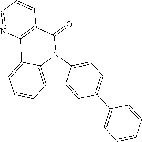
C12=C3N(C4=CC=C(C5=CC=CC=C5)C=C14)C(=O)C1=C(C3=CC=C2)N=CC=C1
